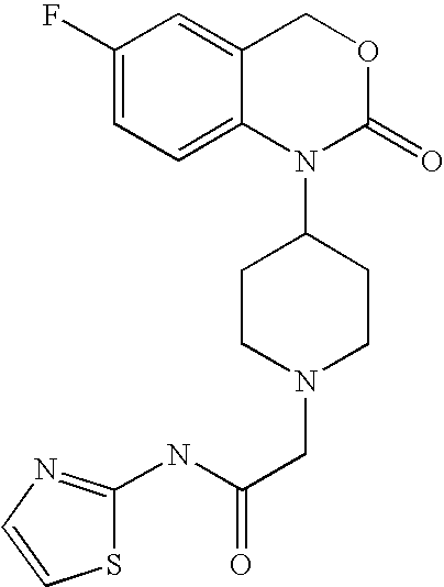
N(C(CN1CCC(N2C(=O)OCC3=CC(F)=CC=C23)CC1)=O)C1=NC=CS1
